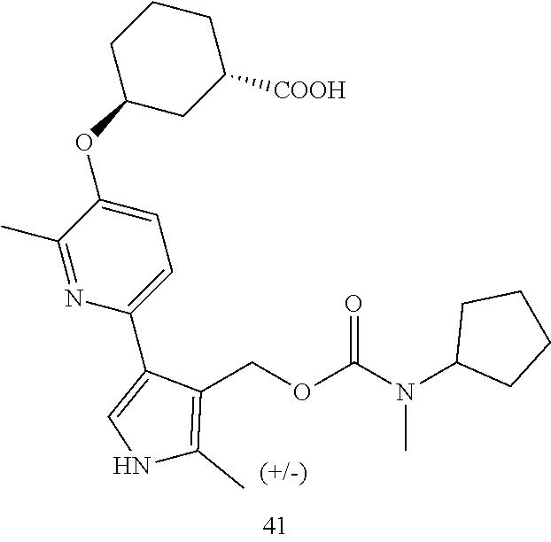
C1CCC(OC2=CC=C(C3=CNC(C)=C3COC(N(C3CCCC3)C)=O)N=C2C)CC1[COOH]
